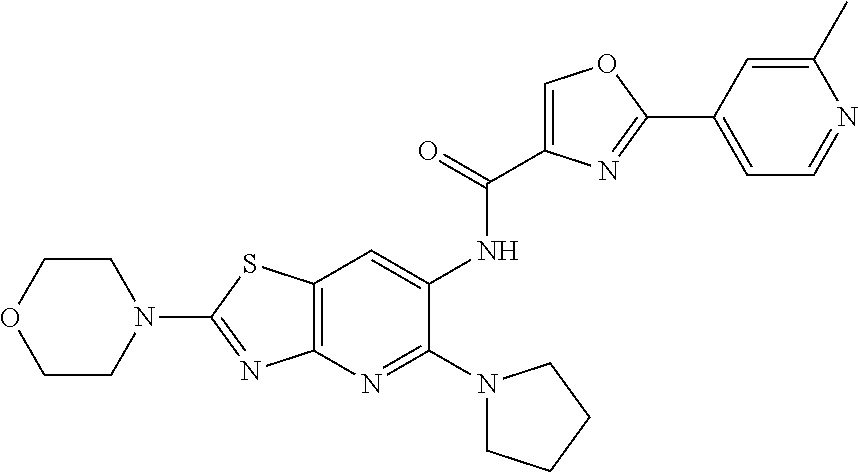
N1(C2=NC3=C(S2)C=C(NC(=O)C2=COC(C4=CC=NC(C)=C4)=N2)C(N2CCCC2)=N3)CCOCC1
